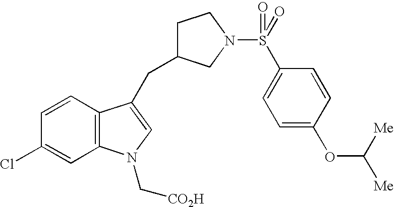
C1=CC2=C(C=C1Cl)N(C[CO2H])C=C2CC1CCN(S(=O)(C2=CC=C(OC([Me])[Me])C=C2)=O)C1
